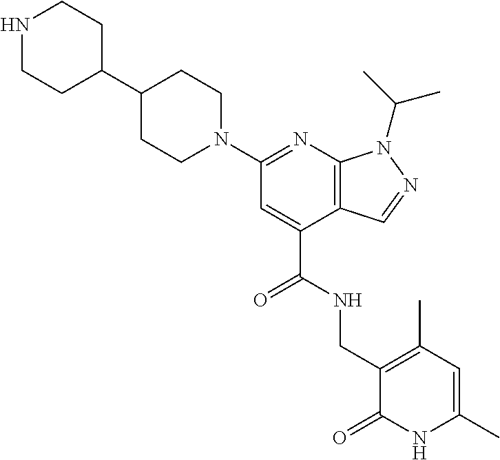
C1C(C2CCNCC2)CCN(C2=NC3=C(C(C(=O)NCC4=C(C)C=C(C)NC4=O)=C2)C=NN3C(C)C)C1
